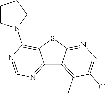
C12=NC=NC(N3CCCC3)=C1SC1=NN=C(Cl)C(C)=C21
